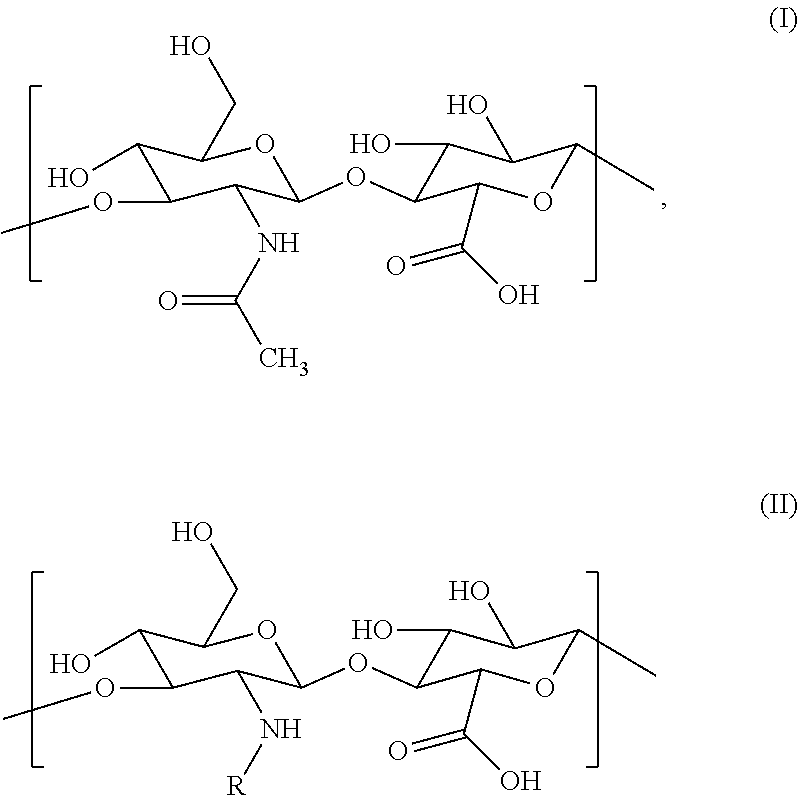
C1(O)C(OC)C(NC(C)=O)C(OC2C(O)C(O)C(C)OC2C(O)=O)OC1CO.C1(O)C(OC)C(N[R])C(OC2C(O)C(O)C(C)OC2C(O)=O)OC1CO
